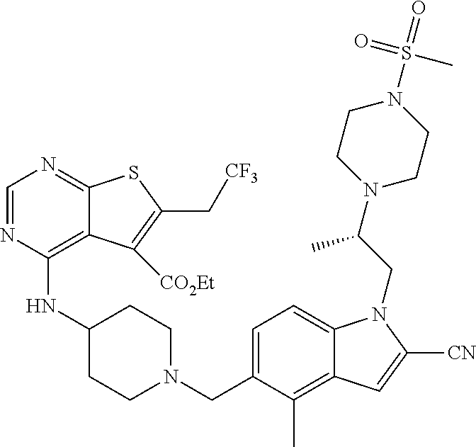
C1=C(CN2CCC(NC3=C4C(=NC=N3)SC(C[CF3])=C4[CO2Et])CC2)C(C)=C2C(=C1)N(CC(N1CCN(S(C)(=O)=O)CC1)C)C([CN])=C2
